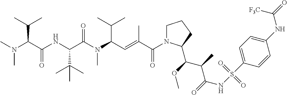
N(C)(C)C(C(=O)NC(C(N(C(C=C(C(N1CCCC1C(OC)C(C(NS(C1=CC=C(NC(=O)[F3C])C=C1)(=O)=O)=O)C)=O)C)C(C)C)C)=O)C(C)(C)C)C(C)C
